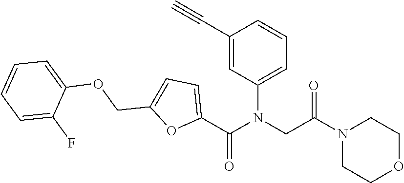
N1(C(=O)CN(C(C2=CC=C(COC3=CC=CC=C3F)O2)=O)C2=CC=CC(C#C)=C2)CCOCC1
